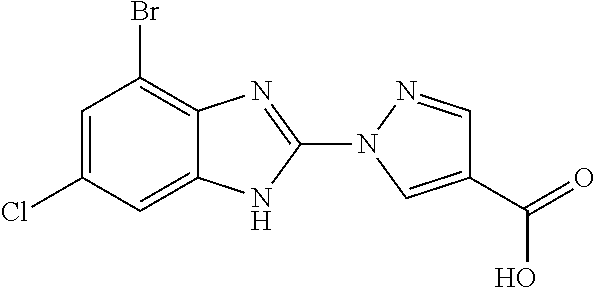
N1(C2=NC3=C(Br)C=C(Cl)C=C3N2)C=C(C(=O)O)C=N1
